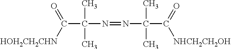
C(C(N=NC(C(=O)[NHCH2CH2OH])(C)C)(C)C)([HOH2CH2CHN])=O
